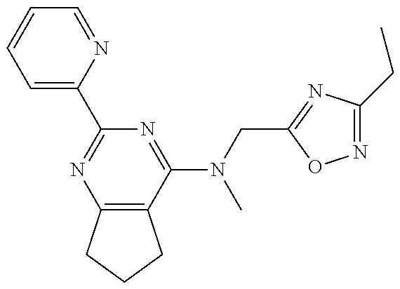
C1=C(C2=NC3=C(C(N(CC4=NC(CC)=NO4)C)=N2)CCC3)N=CC=C1
